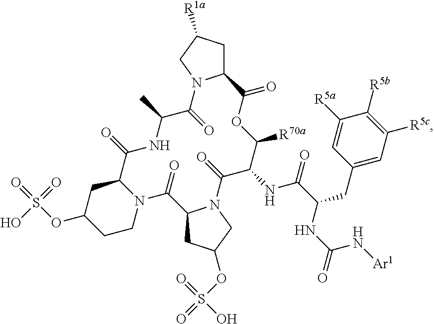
O=S(OC1CCN2C(C1)C(=O)NC(C)C(=O)N1C(CC([R1a])C1)C(=O)OC([R70a])C(NC(C(NC(=O)N[Ar1])CC1=CC([R5c])=C([R5b])C([R5a])=C1)=O)C(=O)N1C(CC(OS(=O)(=O)O)C1)C2=O)(=O)O
